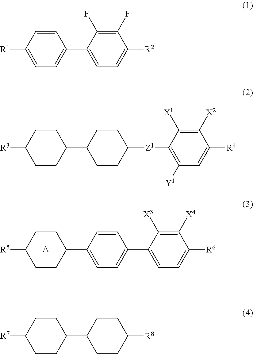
C1CC([R5])CCC1C1=CC=C(C2=CC=C([R6])C([X4])=C2[X3])C=C1.[A].C1=CC([R1])=CC=C1C1=CC=C([R2])C(F)=C1F.[R3]C1CCC(C2CCC([Z1]C3=C([Y1])C=C([R4])C([X2])=C3[X1])CC2)CC1.[R7]C1CCC(C2CCC([R8])CC2)CC1
